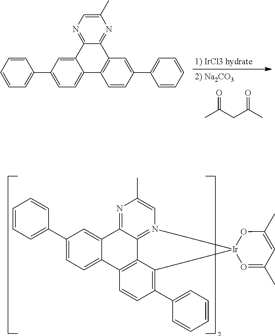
CC(CC(C)=O)=O.C12=CC=C(C3=CC=CC=C3)C=C1C1=NC=C(C)N=C1C1=C2C=CC(C2=CC=CC=C2)=C1.C1=CC=C(C2=CC=C3C(=C2)C2=NC(C)=CN4=C2C2=C3C=CC(C3=CC=CC=C3)=C2[Ir]42OC(C)=CC(C)=O2)C=C1
